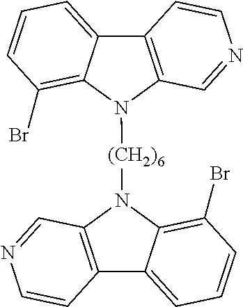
C12=C(N([(CH2)6]N3C4=C(C5=CC=CC(Br)=C35)C=CN=C4)C3=C(Br)C=CC=C13)C=NC=C2
